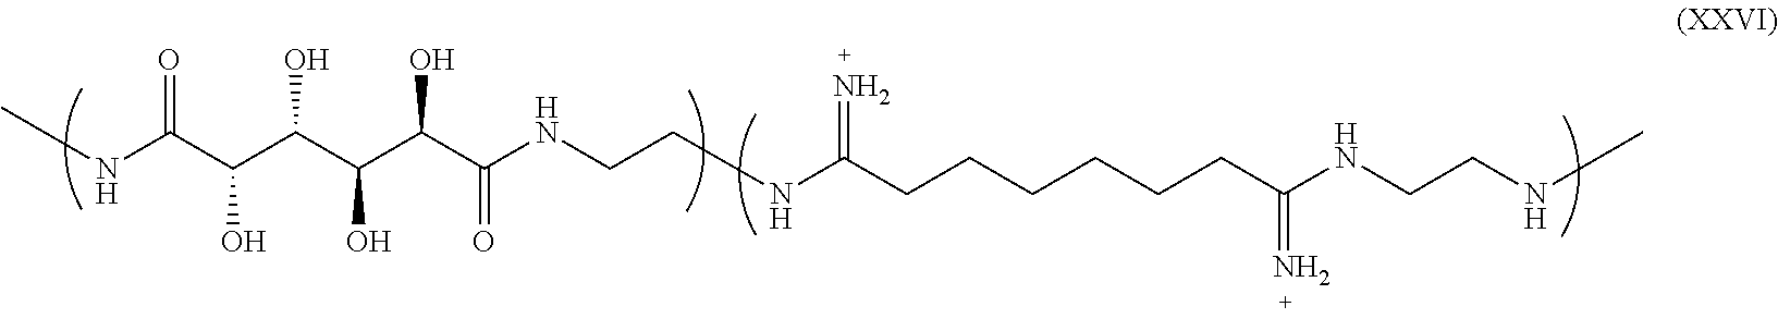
CNC(C(C(C(C(C(NCCNC(CCCCCCC(NCCNC)=N)=N)=O)O)O)O)O)=O
